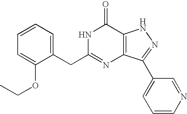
C1=C(CC2=NC3=C(C(=O)N2)NN=C3C2=CC=CN=C2)C(OCC)=CC=C1
